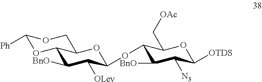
C1([Ph])OC2C([BnO])C([OLev])C(OC3C([BnO])C([N3])C([OTDS])OC3C[OAc])OC2CO1
